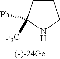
C1CC([Ph])([F3C])NC1
